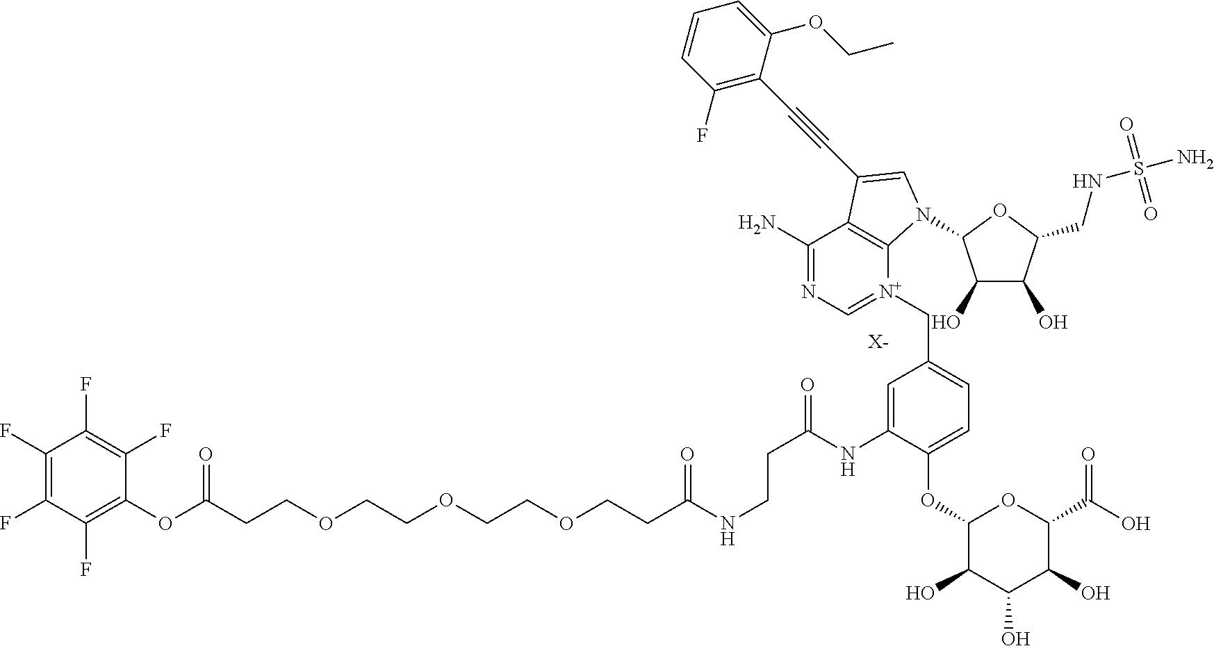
C(CCOCCOCCOCCC(NCCC(=O)NC1=CC(C[N+]2=CN=C(N)C3=C2N(C2C(O)C(O)C(CNS(N)(=O)=O)O2)C=C3C#CC2=C(F)C=CC=C2OCC)=CC=C1OC1C(O)C(O)C(O)C(C(O)=O)O1)=O)(OC1=C(F)C(F)=C(F)C(F)=C1F)=O.[X-]
